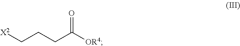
[X2]CCCC([OR4])=O
